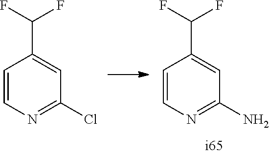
C1=CN=C(Cl)C=C1C(F)F.C1=CN=C(N)C=C1C(F)F
